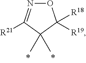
O1N=C([R21])C(C)(C)C1([R19])[R18]
